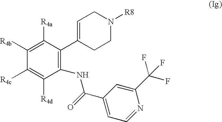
C1([R4b])=C([R4a])C(C2=CCN([R8])CC2)=C(NC(C2=CC=NC(C(F)(F)F)=C2)=O)C([R4d])=C1[R4c]
